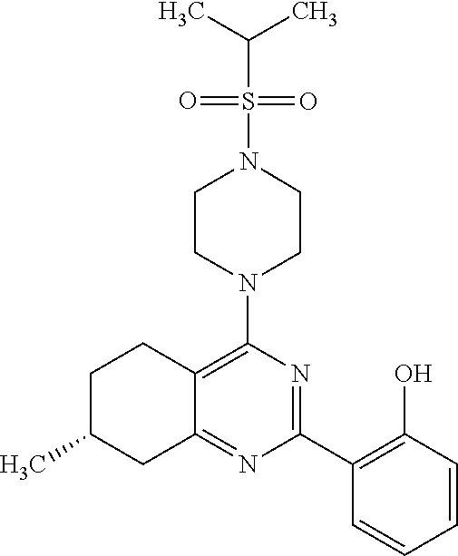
C1(C2=C(O)C=CC=C2)=NC(N2CCN(S(C(C)C)(=O)=O)CC2)=C2C(=N1)CC(C)CC2
